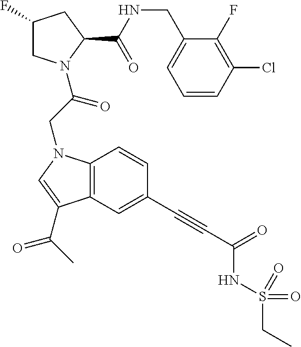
C1=CC(Cl)=C(F)C(CNC(C2CC(F)CN2C(CN2C3=C(C(C(C)=O)=C2)C=C(C#CC(NS(CC)(=O)=O)=O)C=C3)=O)=O)=C1
